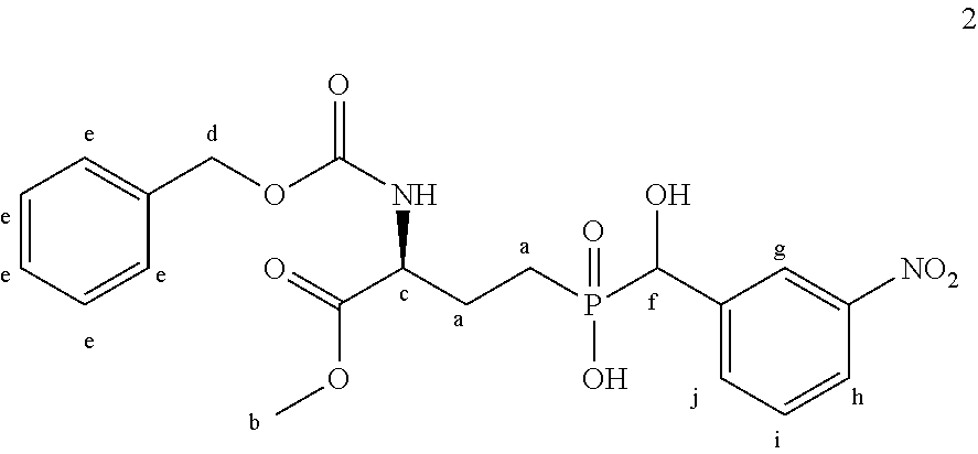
C1=CC=CC(COC(NC(C(=O)OC)CCP(C(C2=CC=CC([NO2])=C2)O)(=O)O)=O)=C1
